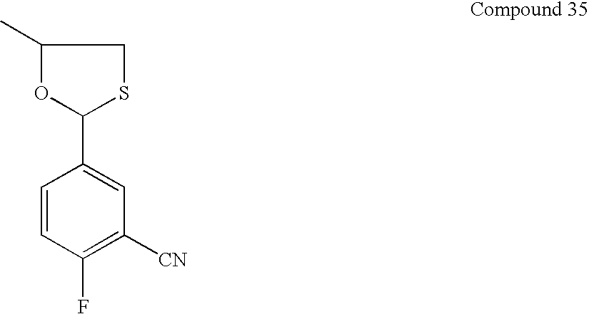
C1(C)OC(C2=CC([CN])=C(F)C=C2)SC1
